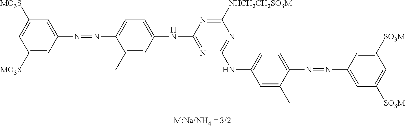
C1([MO3S])=CC([MO3S])=CC(N=NC2=CC=C(NC3=NC(NC4=CC=C(N=NC5=CC([SO3M])=CC([SO3M])=C5)C(C)=C4)=NC([NHCH2CH2SO3M])=N3)C=C2C)=C1
